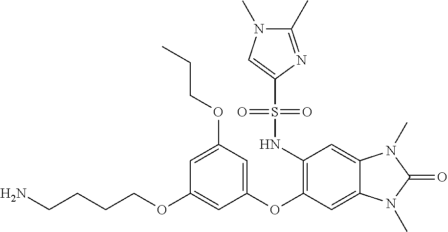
C(CCOC1=CC(OC2=C(NS(C3=CN(C)C(C)=N3)(=O)=O)C=C3C(=C2)N(C)C(=O)N3C)=CC(OCCC)=C1)CN
